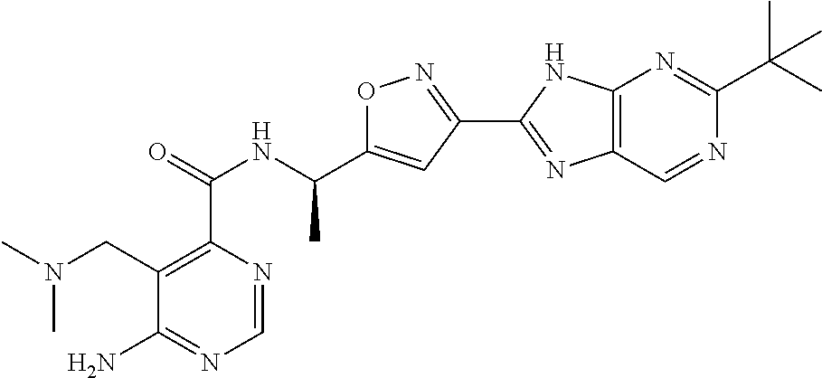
C1=NC(C(=O)NC(C2=CC(C3=NC4=C(N3)N=C(C(C)(C)C)N=C4)=NO2)C)=C(CN(C)C)C(N)=N1
